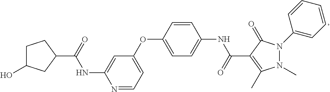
N1=CC=C(OC2=CC=C(NC(=O)C3=C(C)N(C)N(C4=CC=CC=C4)C3=O)C=C2)C=C1NC(=O)C1CC(O)CC1
